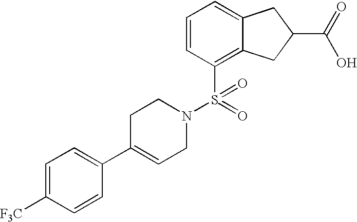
C1=CC=C2C(=C1S(=O)(N1CCC(C3=CC=C([F3C])C=C3)=CC1)=O)CC(C(=O)O)C2
